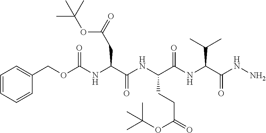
C1=CC=CC(COC(NC(C(NC(C(NC(C(NN)=O)C(C)C)=O)CCC(=O)OC(C)(C)C)=O)CC(=O)OC(C)(C)C)=O)=C1
